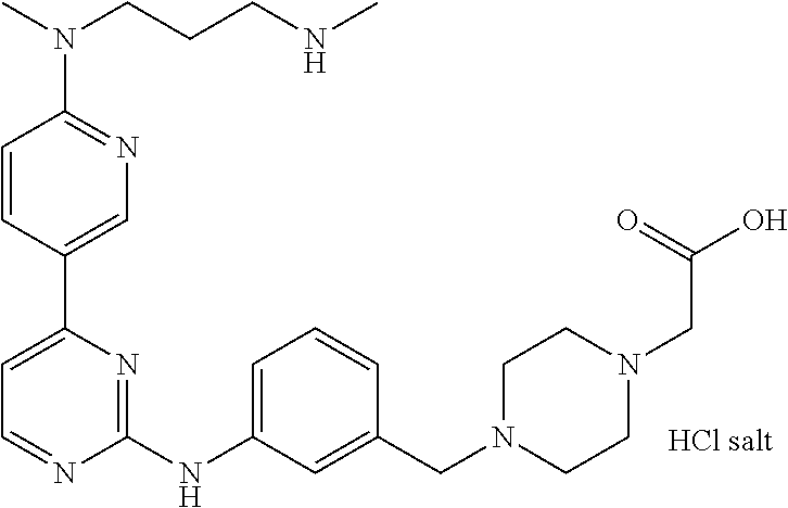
C1=CC(C2=CC=NC(NC3=CC=CC(CN4CCN(CC(=O)O)CC4)=C3)=N2)=CN=C1N(CCCNC)C
